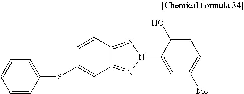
C1=CC(SC2=CC3=NN(C4=CC([Me])=CC=C4O)N=C3C=C2)=CC=C1
